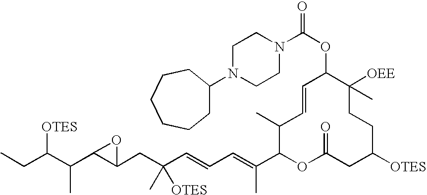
CCC(C(C1C(CC(C=CC=C(C2OC(=O)CC([OTES])CCC([OEE])(C)C(OC(N3CCN(C4CCCCCC4)CC3)=O)C=CC2C)C)([OTES])C)O1)C)[OTES]
